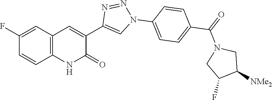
C12=C(C=C(F)C=C1)C=C(C1=CN(C3=CC=C(C(=O)N4CC(F)C([NMe2])C4)C=C3)N=N1)C(=O)N2
